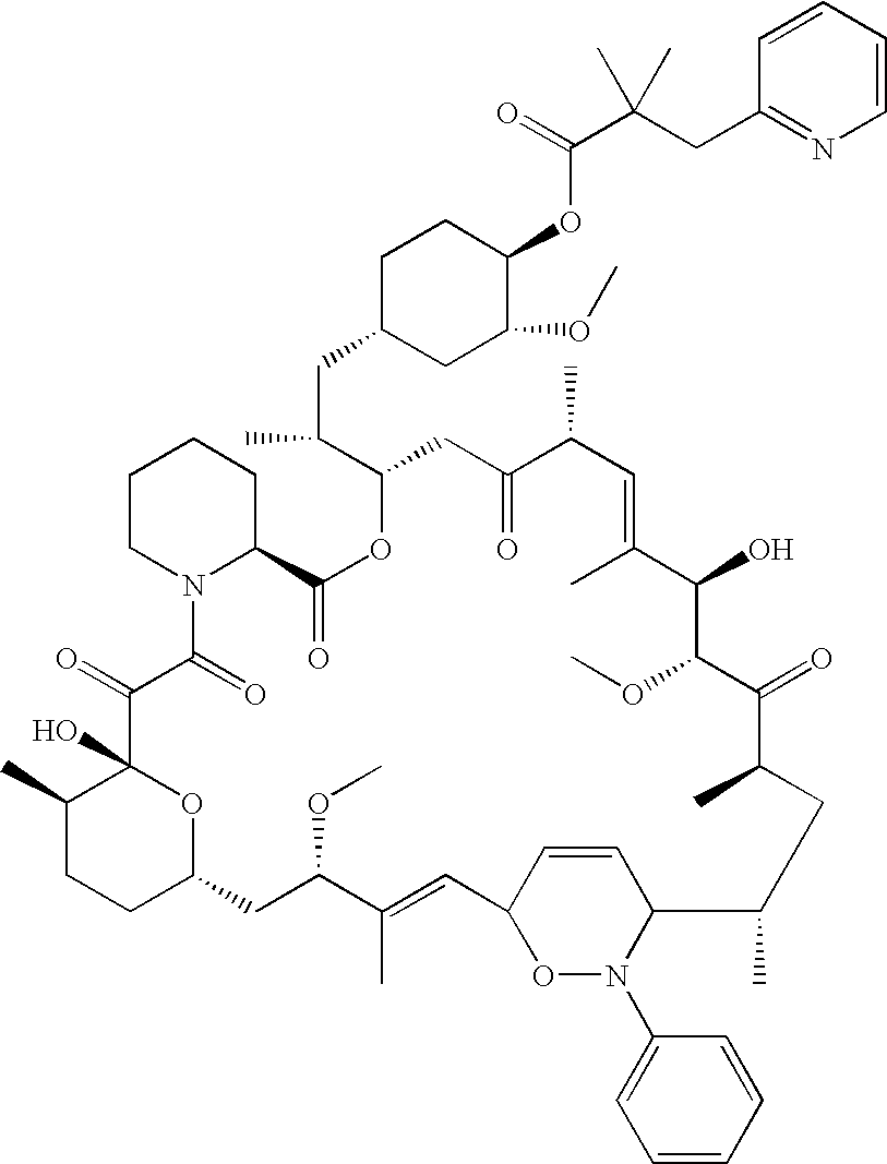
C1C(CC(C2CC(=O)C(C)C=C(C)C(O)C(OC)C(=O)C(C)CC(C)C3C=CC(C=C(C)C(OC)CC4CCC(C)C(O)(C(=O)C(=O)N5C(C(=O)O2)CCCC5)O4)ON3C2=CC=CC=C2)C)CC(OC)C(OC(C(CC2=NC=CC=C2)(C)C)=O)C1
